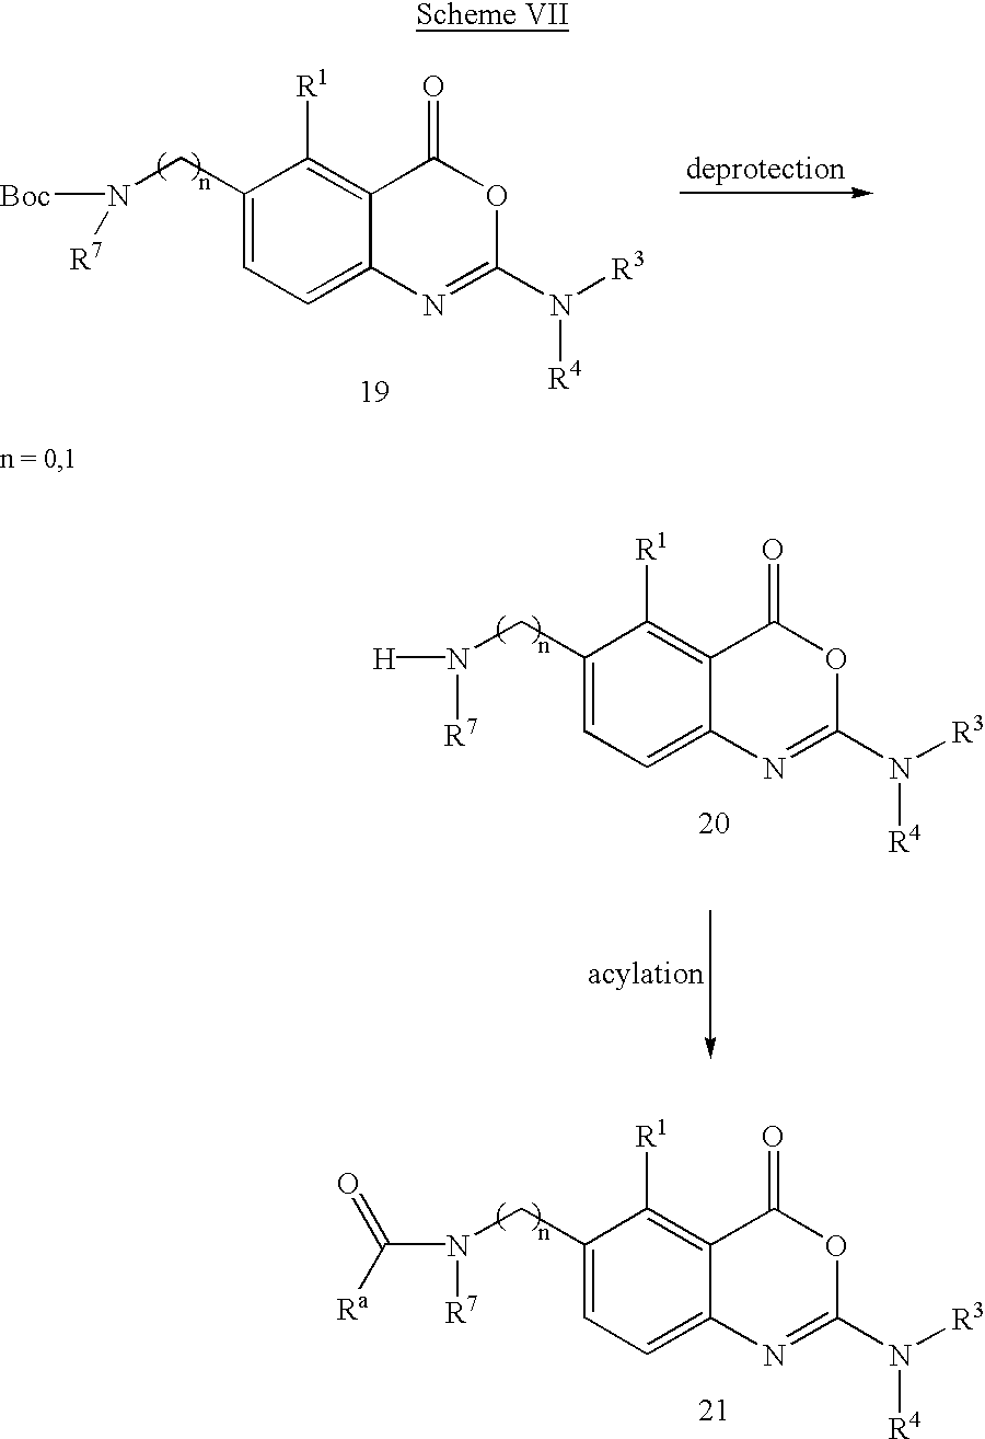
C1(CN([R7])C(=O)[Ra])=CC=C2C(=C1[R1])C(=O)OC(N([R3])[R4])=N2.C1(CN([Boc])[R7])=CC=C2C(=C1[R1])C(=O)OC(N([R3])[R4])=N2.C1(CN([H])[R7])=CC=C2C(=C1[R1])C(=O)OC(N([R3])[R4])=N2
